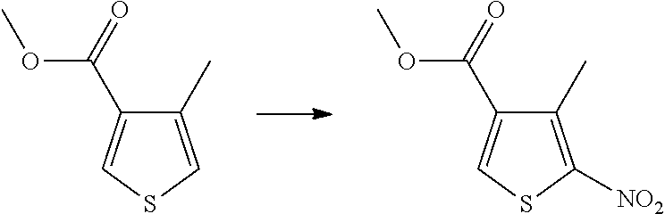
C1(C)=CSC=C1C(OC)=O.C1(C)=C([NO2])SC=C1C(OC)=O
